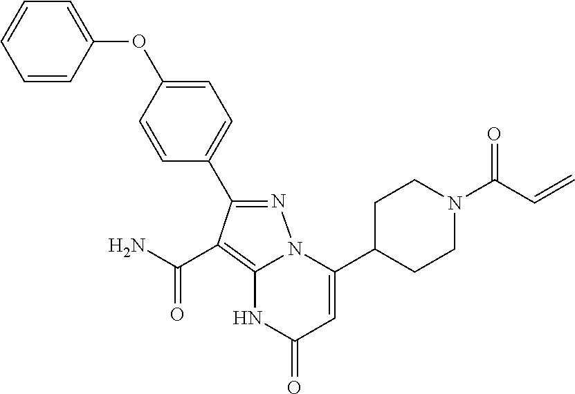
C1=C(OC2=CC=CC=C2)C=CC(C2=NN3C(=C2C(=O)N)NC(=O)C=C3C2CCN(C(C=C)=O)CC2)=C1
